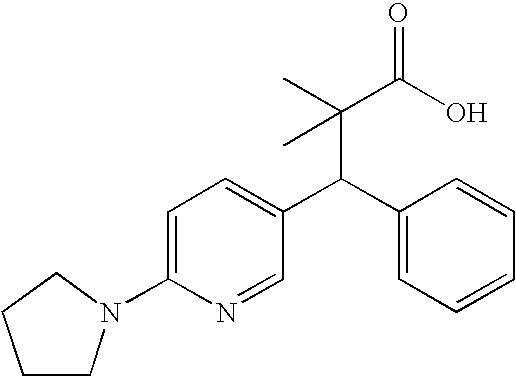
C1(N2CCCC2)=CC=C(C(C2=CC=CC=C2)C(C)(C(O)=O)C)C=N1
